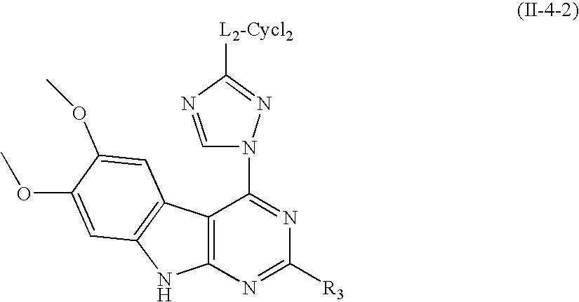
C12=C(N=C([R3])N=C1N1C=NC([L2-Cycl2])=N1)NC1=C2C=C(OC)C(OC)=C1
